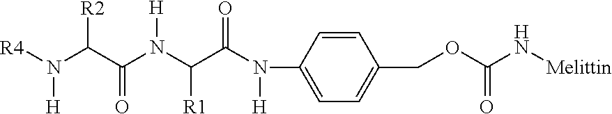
N(C(C(N(C(C(N(C1=CC=C(COC(N[Melittin])=O)C=C1)[H])=O)[R1])[H])=O)[R2])([R4])[H]
